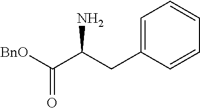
C1=C(CC(C([BnO])=O)N)C=CC=C1
